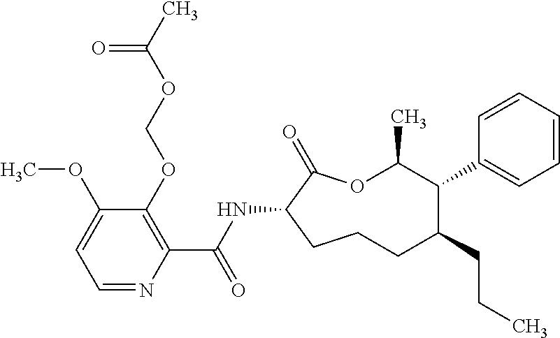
C1CC(NC(C2=C(OCOC(C)=O)C(OC)=CC=N2)=O)C(=O)OC(C)C(C2=CC=CC=C2)C(CCC)C1
